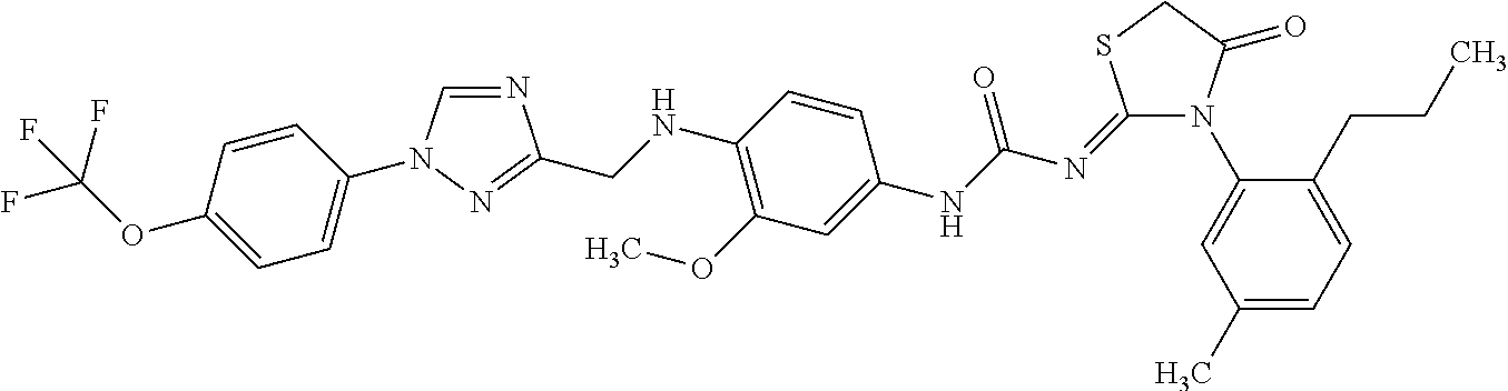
N1(C2=CC(C)=CC=C2CCC)C(=O)CSC1=NC(NC1=CC(OC)=C(NCC2=NN(C3=CC=C(OC(F)(F)F)C=C3)C=N2)C=C1)=O
